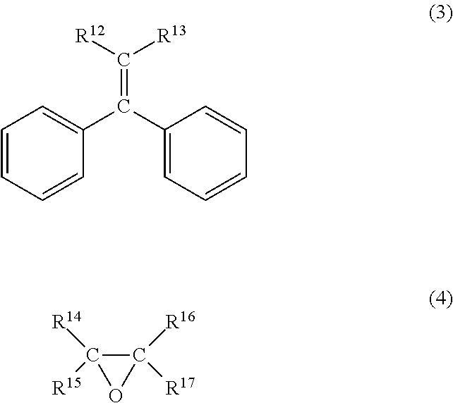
C(=C([R12])[R13])(C1=CC=CC=C1)C1=CC=CC=C1.C1([R14])([R15])OC1([R16])[R17]
